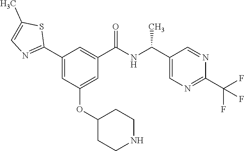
C1(C2=NC=C(C)S2)=CC(OC2CCNCC2)=CC(C(NC(C2=CN=C(C(F)(F)F)N=C2)C)=O)=C1
